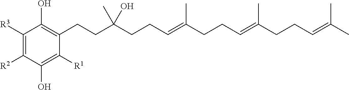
C1([R3])=C([R2])C(O)=C([R1])C(CCC(CCC=C(CCC=C(CCC=C(C)C)C)C)(O)C)=C1O
